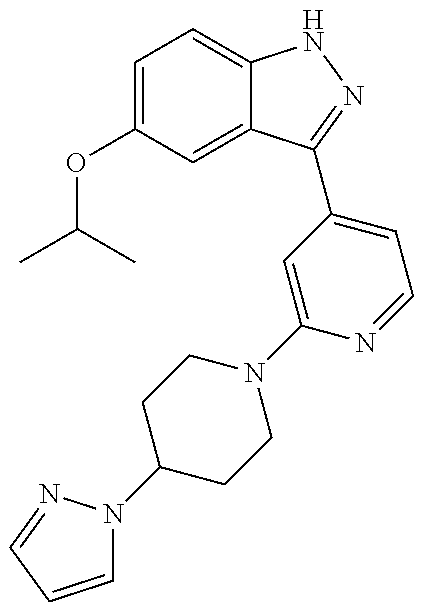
CC(C)OC1=CC=C2C(=C1)C(C1=CC=NC(N3CCC(N4C=CC=N4)CC3)=C1)=NN2
